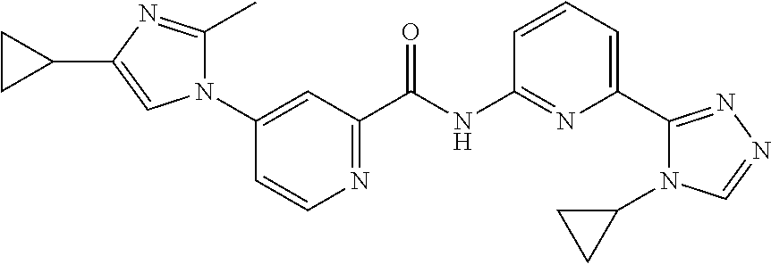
N1(C2=CC(C(NC3=NC(C4=NN=CN4C4CC4)=CC=C3)=O)=NC=C2)C(C)=NC(C2CC2)=C1
